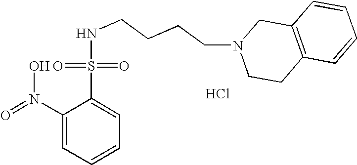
C1(S(=O)(=O)NCCCCN2CCC3=C(C2)C=CC=C3)=CC=CC=C1N(=O)O.Cl
